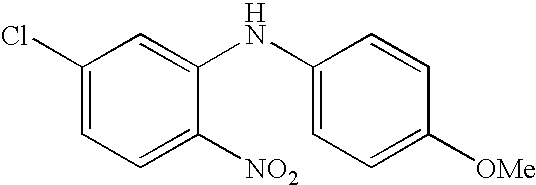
C1(Cl)=CC=C([NO2])C(NC2=CC=C([OMe])C=C2)=C1
